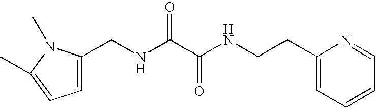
C1=C(CNC(C(NCCC2=CC=CC=N2)=O)=O)N(C)C(C)=C1
